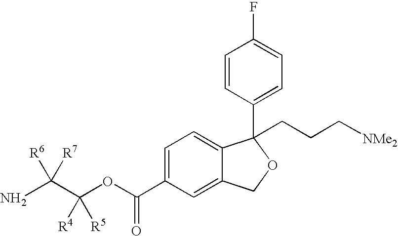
C1=C(C(OC(C(N)([R7])[R6])([R4])[R5])=O)C=C2C(=C1)C(C1=CC=C(F)C=C1)(CCC[NMe2])OC2
